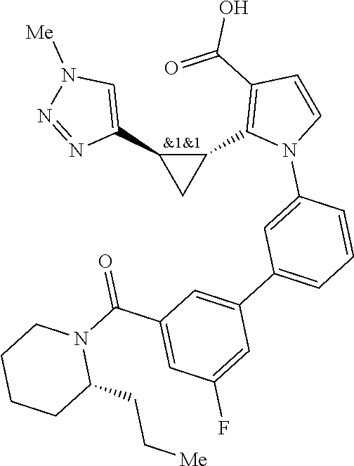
C1(C2=C(C(=O)O)C=CN2C2=CC(C3=CC(C(N4CCCCC4CC[Me])=O)=CC(F)=C3)=CC=C2)C(C2=CN([Me])N=N2)C1
